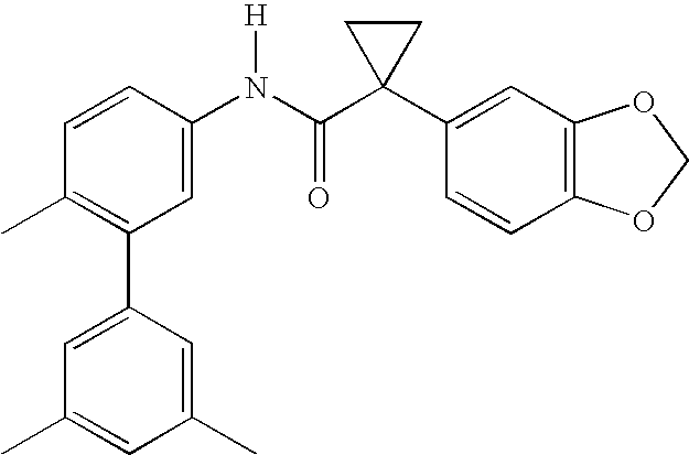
C1=CC(N(C(C2(C3=CC4=C(C=C3)OCO4)CC2)=O)[H])=CC(C2=CC(C)=CC(C)=C2)=C1C
